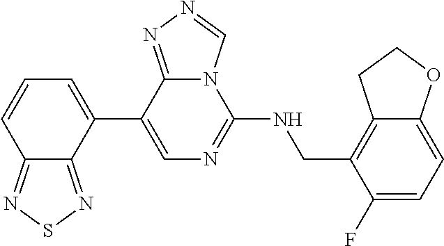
C12=NSN=C1C(C1=CN=C(NCC3=C4CCOC4=CC=C3F)N3C1=NN=C3)=CC=C2
